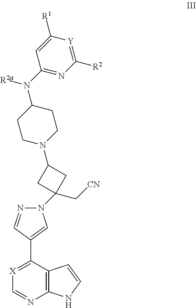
N1(C2(C[CN])CC(N3CCC(N(C4=NC([R2])=[Y]C([R1])=C4)[R2a])CC3)C2)N=CC(C2=[X]C=NC3=C2C=CN3)=C1
